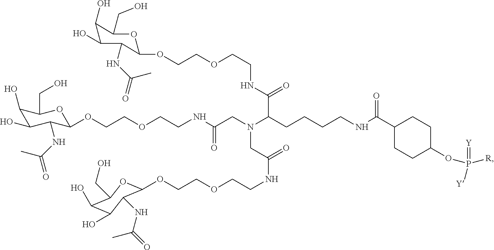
O(CCOCCNC(C(CCCCNC(C1CCC(OP(=[Y])([R])[Y])CC1)=O)N(CC(NCCOCCOC1C(NC(=O)C)C(O)C(O)C(CO)O1)=O)CC(=O)NCCOCCOC1C(NC(=O)C)C(O)C(O)C(CO)O1)=O)C1OC(CO)C(O)C(O)C1NC(=O)C
